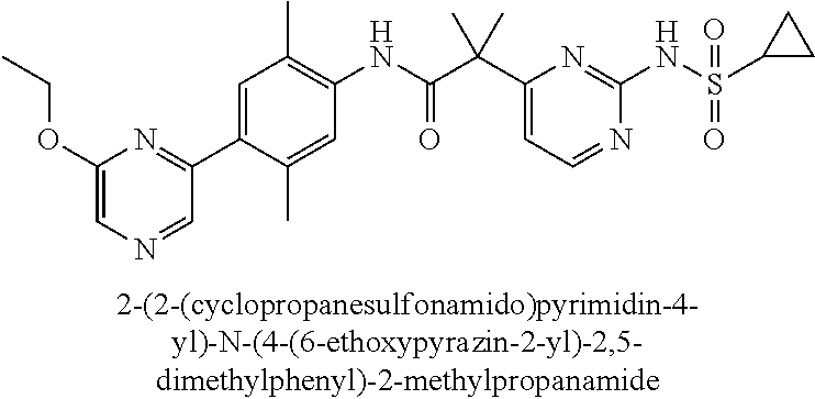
N1=CC=C(C(C(NC2=C(C)C=C(C3=NC(OCC)=CN=C3)C(C)=C2)=O)(C)C)N=C1NS(=O)(=O)C1CC1
